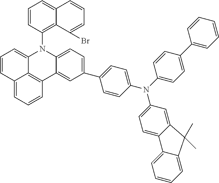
C1=CC2=CC=CC3=C2C(=C1)N(C1=C2C(=CC=C1)C=CC=C2Br)C1=CC=C(C2=CC=C(N(C4=CC=C(C5=CC=CC=C5)C=C4)C4=CC=C5C(=C4)C(C)(C)C4=CC=CC=C54)C=C2)C=C13
